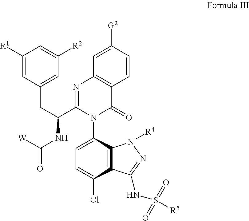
C1=C([G2])C=CC2=C1N=C(C(CC1=CC([R2])=CC([R1])=C1)NC([W])=O)N(C1=CC=C(Cl)C3=C1N([R4])N=C3NS([R5])(=O)=O)C2=O
